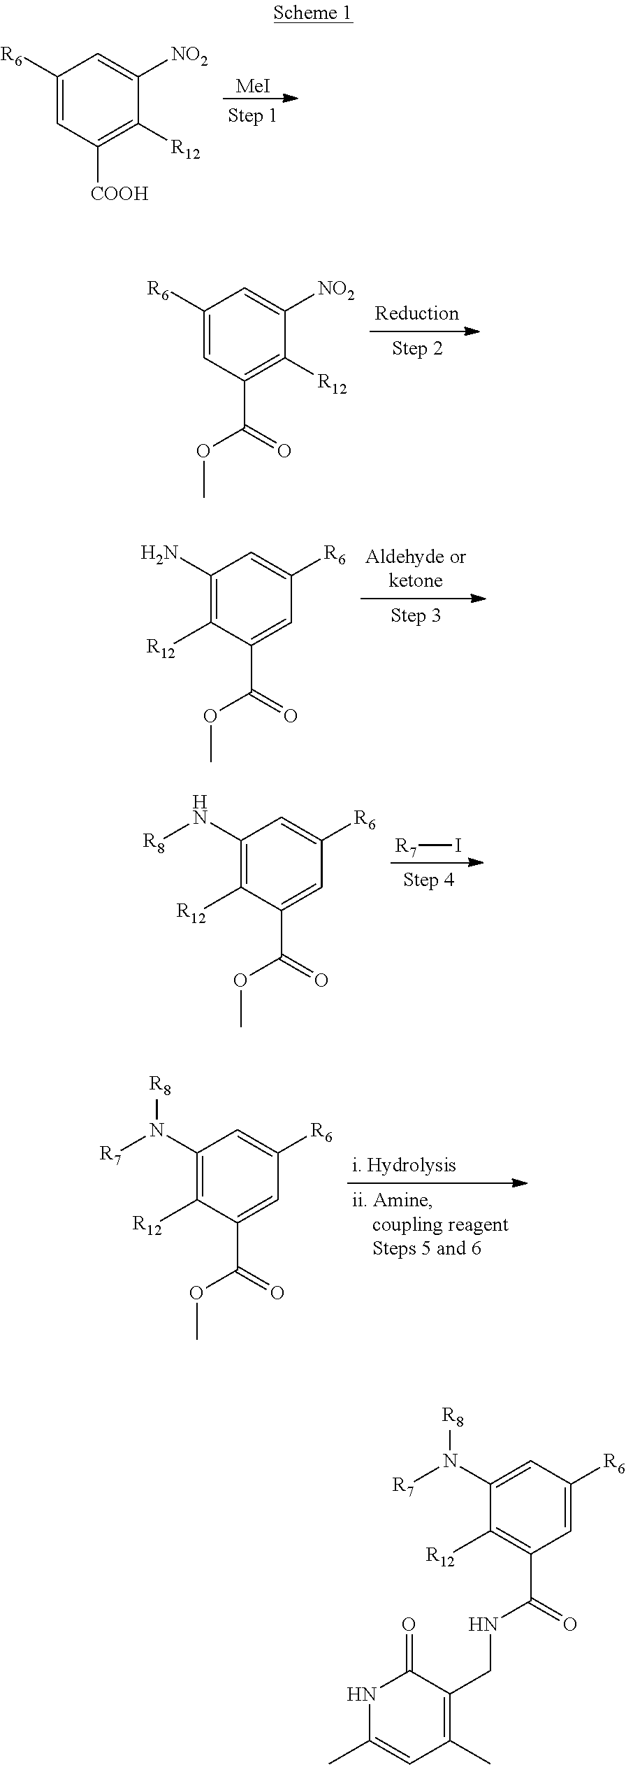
C1([R6])=CC([COOH])=C([R12])C([NO2])=C1.[MeI].C1([R6])=CC(C(=O)OC)=C([R12])C([NO2])=C1.C1(N)=C([R12])C(C(=O)OC)=CC([R6])=C1.C1(N[R8])=C([R12])C(C(=O)OC)=CC([R6])=C1.[R7]I.C1(N([R7])[R8])=C([R12])C(C(=O)OC)=CC([R6])=C1.C1(N([R7])[R8])=CC([R6])=CC(C(=O)NCC2=C(C)C=C(C)NC2=O)=C1[R12]
